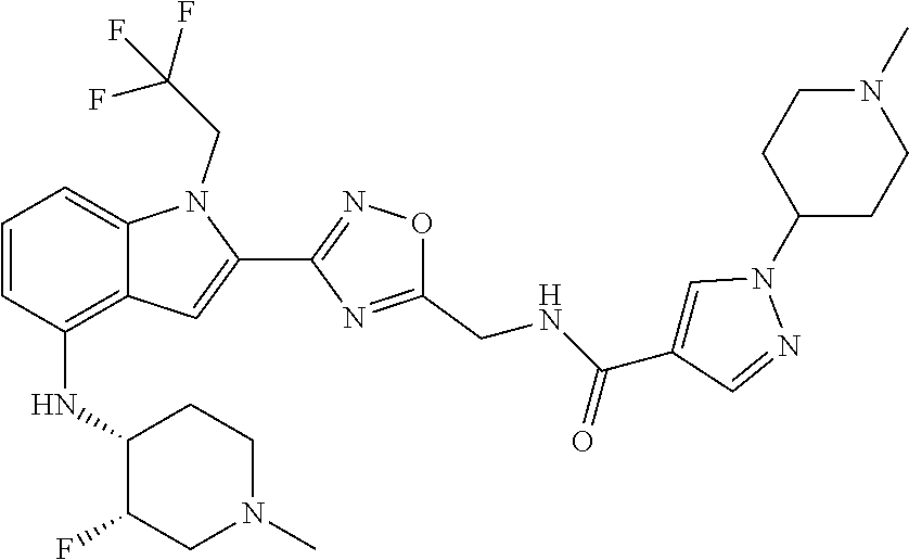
C1=CC(NC2C(F)CN(C)CC2)=C2C(=C1)N(CC(F)(F)F)C(C1=NOC(CNC(C3=CN(C4CCN(C)CC4)N=C3)=O)=N1)=C2
